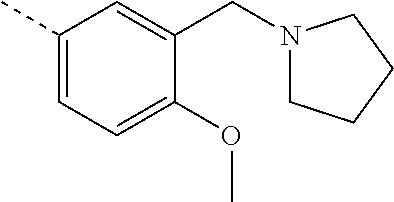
C1(C)=CC=C(OC)C(CN2CCCC2)=C1
